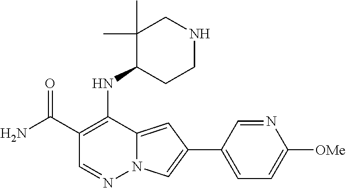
NC(C1=C(NC2CCNCC2(C)C)C2=CC(C3=CC=C([OMe])N=C3)=CN2N=C1)=O
